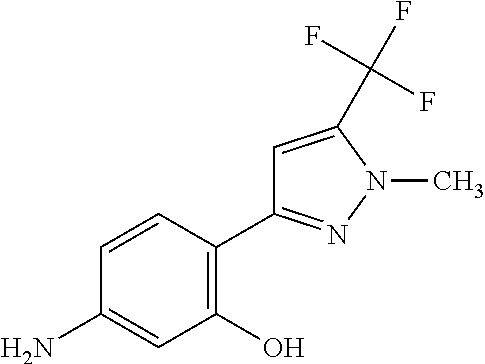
NC1=CC(O)=C(C2=NN(C)C(C(F)(F)F)=C2)C=C1
